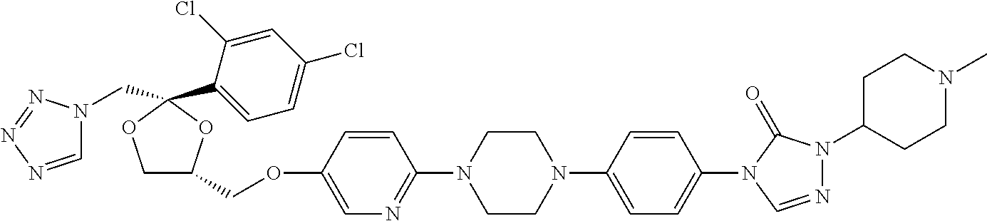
C1OC(C2=CC=C(Cl)C=C2Cl)(CN2C=NN=N2)OC1COC1=CN=C(N2CCN(C3=CC=C(N4C(=O)N(C5CCN(C)CC5)N=C4)C=C3)CC2)C=C1
